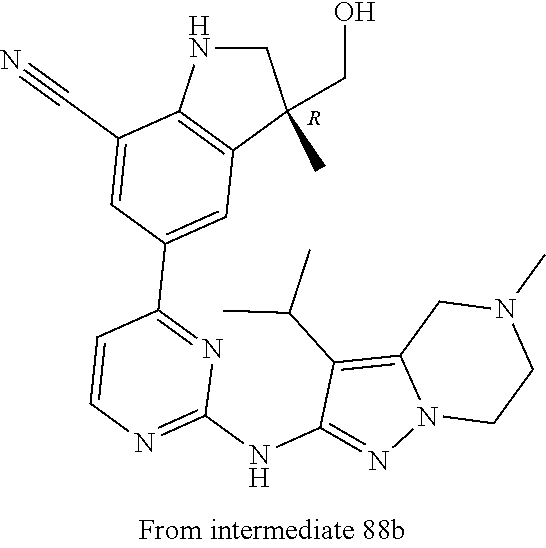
C12=C(C(C)C)C(NC3=NC=CC(C4=CC5=C(C(C#N)=C4)NCC5(C)CO)=N3)=NN1CCN(C)C2.[R]
